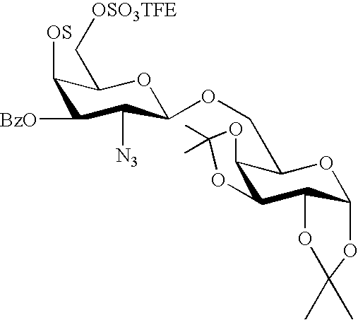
C1([OS])C([BzO])C([N3])C(OCC2C3C(C4C(O2)OC(C)(C)O4)OC(C)(C)O3)OC1C[OSO3TFE]
